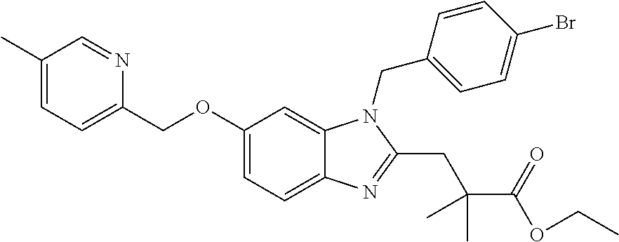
C1(C)=CC=C(COC2=CC=C3C(=C2)N(CC2=CC=C(Br)C=C2)C(CC(C(=O)OCC)(C)C)=N3)N=C1
